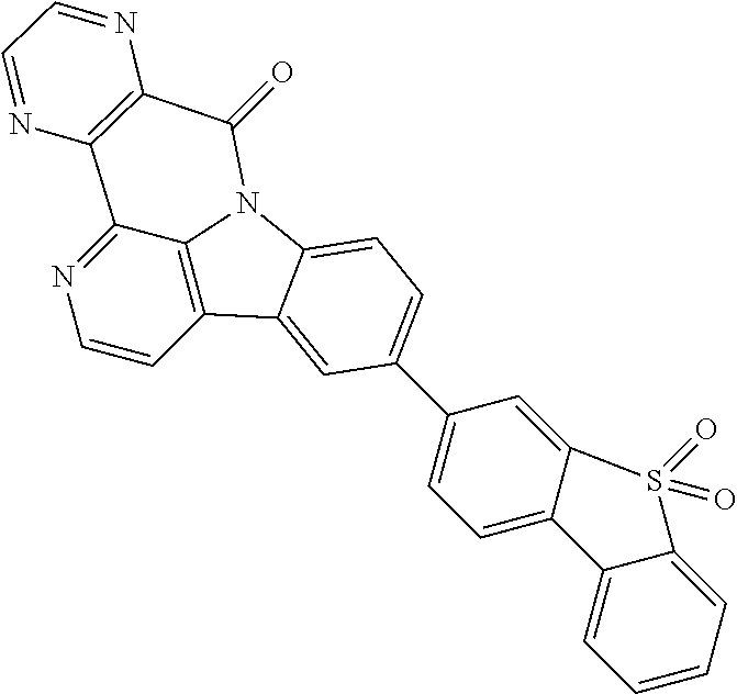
C1=CC2=C3C(=N1)C1=C(C(=O)N3C3=CC=C(C4=CC=C5C(=C4)S(=O)(=O)C4=CC=CC=C54)C=C23)N=CC=N1
